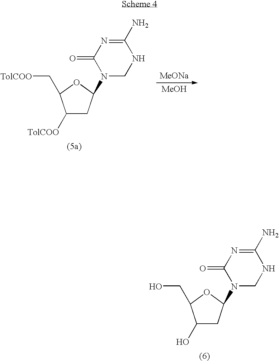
C1(O)CC(N2CNC(N)=NC2=O)OC1CO.C1([TolCOO])CC(N2CNC(N)=NC2=O)OC1C[TolCOO].[MeONa].[MeOH]
